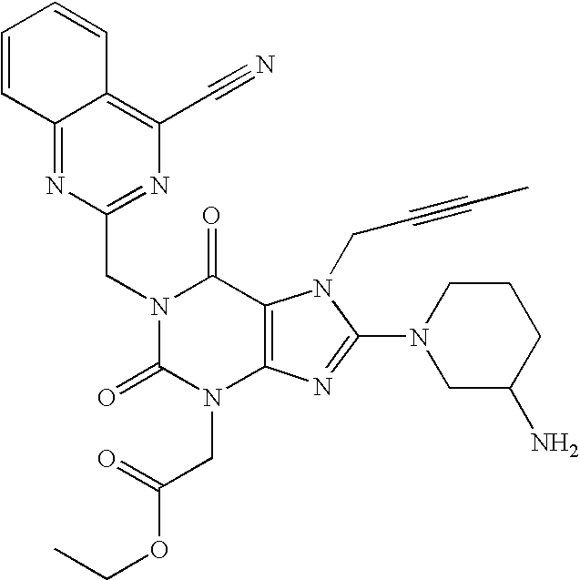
C12=NC(CN3C(=O)N(CC(OCC)=O)C4=C(C3=O)N(CC#CC)C(N3CC(N)CCC3)=N4)=NC(C#N)=C1C=CC=C2
